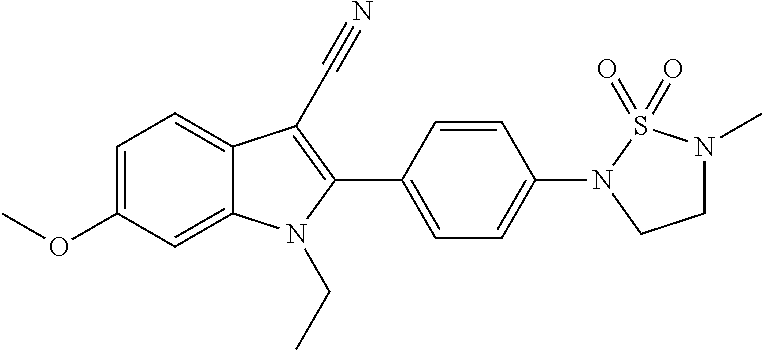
C1=C(OC)C=C2C(=C1)C(C#N)=C(C1=CC=C(N3CCN(C)S3(=O)=O)C=C1)N2CC
